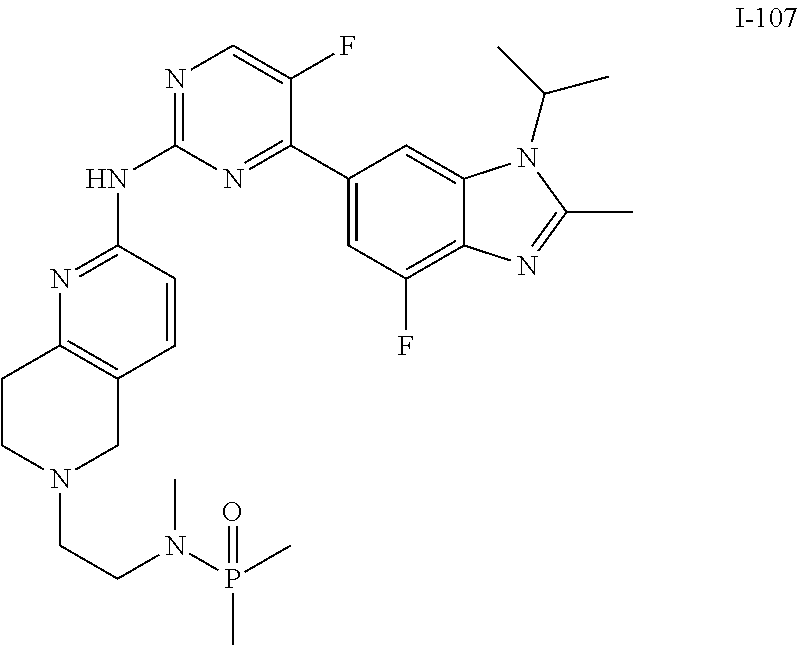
N1=C(NC2=NC3=C(C=C2)CN(CCN(P(C)(C)=O)C)CC3)N=C(C2=CC(F)=C3C(=C2)N(C(C)C)C(C)=N3)C(F)=C1
